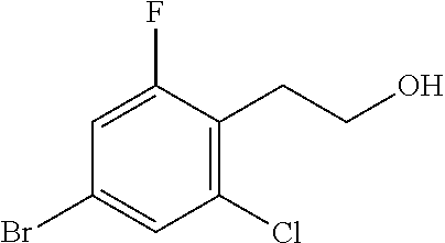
C1=C(F)C(CCO)=C(Cl)C=C1Br
